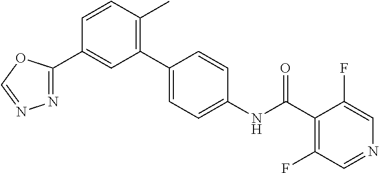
C1(C2=NN=CO2)=CC(C2=CC=C(NC(C3=C(F)C=NC=C3F)=O)C=C2)=C(C)C=C1
